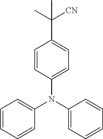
C1=CC=CC(N(C2=CC=CC=C2)C2=CC=C(C(C)([CN])C)C=C2)=C1
